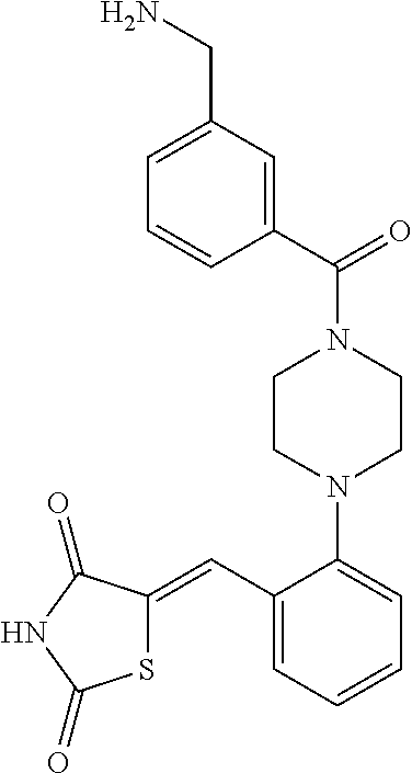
S1C(=CC2=CC=CC=C2N2CCN(C(=O)C3=CC(CN)=CC=C3)CC2)C(=O)NC1=O
